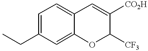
C1(CC)=CC=C2C(=C1)OC([CF3])C([CO2H])=C2
